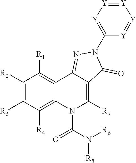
C1(N2C(=O)C3=C([R7])N(C(=O)N([R6])[R5])C4=C([R4])C([R3])=C([R2])C([R1])=C4C3=N2)=[Y][Y]=[Y][Y]=[Y]1
